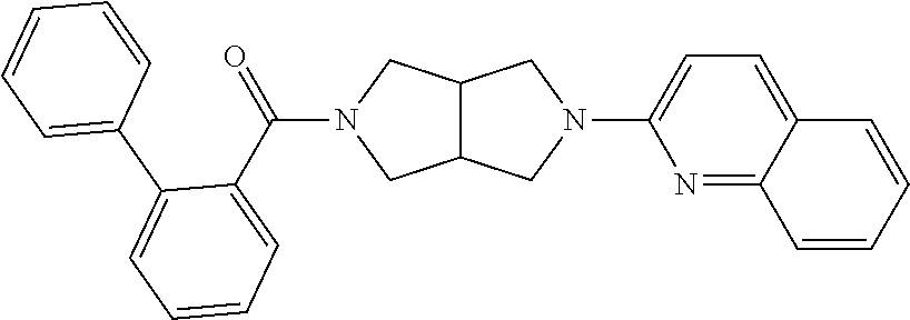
C12C(CN(C(C3=CC=CC=C3C3=CC=CC=C3)=O)C1)CN(C1=CC=C3C(=N1)C=CC=C3)C2
